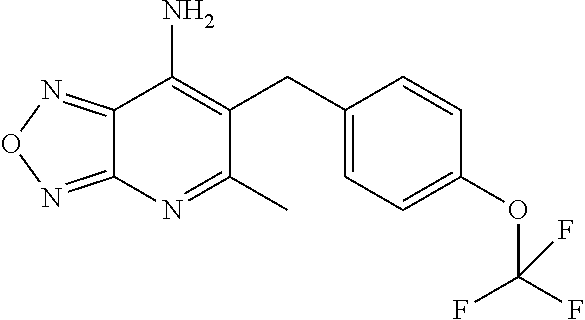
C12=NON=C1N=C(C)C(CC1=CC=C(OC(F)(F)F)C=C1)=C2N
